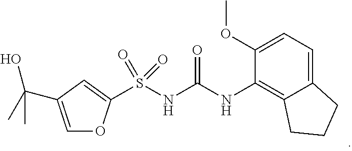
C1(OC)=CC=C2C(=C1NC(NS(=O)(=O)C1=CC(C(O)(C)C)=CO1)=O)CCC2
